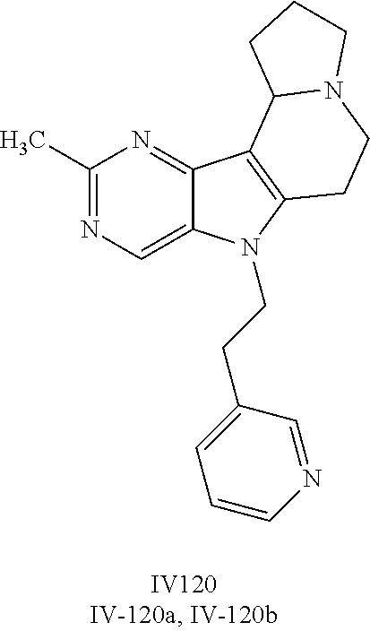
C1(C)=NC=C2C(=N1)C1=C(N2CCC2=CC=CN=C2)CCN2C1CCC2
